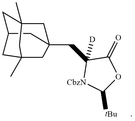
C12(CC3([D])[NCbz]C([tBu])OC3=O)CC3(C)CC(C1)CC(C)(C3)C2
